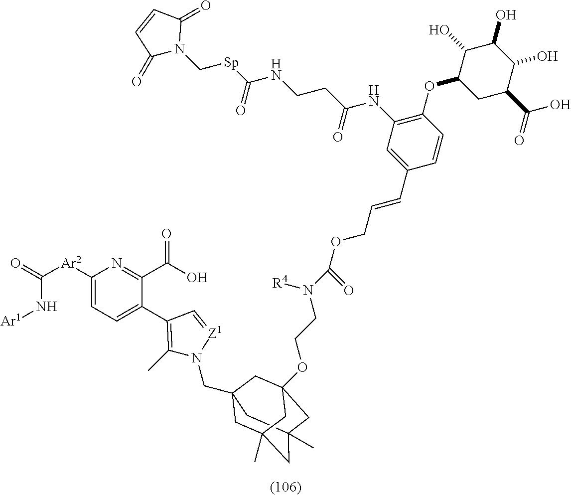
O=C([Ar2]C1=CC=C(C2=C(C)N(CC34CC5(C)CC(C)(CC(OCCN(C(=O)OCC=CC6=CC(NC(CCNC([Sp]CN7C(=O)C=CC7=O)=O)=O)=C(OC7CC(C(=O)O)C(O)C(O)C7O)C=C6)[R4])(C3)C5)C4)[Z1]=C2)C(C(O)=O)=N1)N[Ar1]
